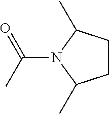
C1CC(C)N(C(C)=O)C1C
